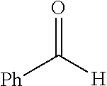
[Ph]C([H])=O
